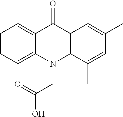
C12=CC=CC=C1N(CC(O)=O)C1=C(C2=O)C=C(C)C=C1C
